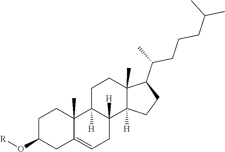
C1=C2CC(O[R])CCC2(C)C2([H])CCC3(C)C(C(CCCC(C)C)C)CCC3([H])C2([H])C1
